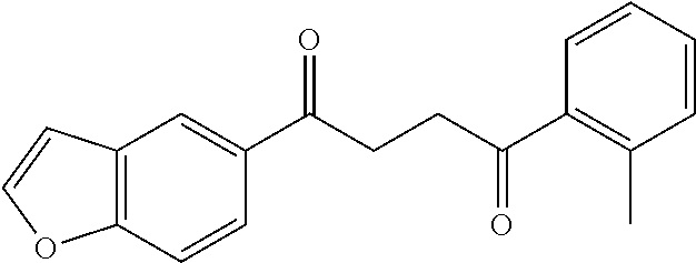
C1(C(CCC(C2=C(C)C=CC=C2)=O)=O)=CC2=C(C=C1)OC=C2
